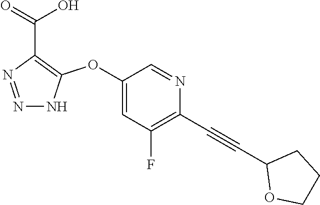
C1(OC2=C(C(=O)O)N=NN2)=CC(F)=C(C#CC2OCCC2)N=C1
